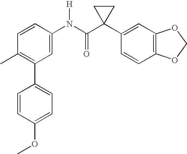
C1=CC(N(C(C2(C3=CC4=C(C=C3)OCO4)CC2)=O)[H])=CC(C2=CC=C(OC)C=C2)=C1C
